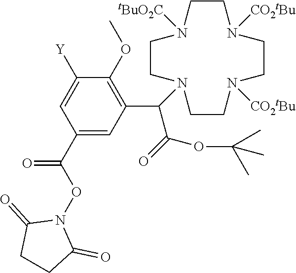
C1([Y])=CC(C(ON2C(=O)CCC2=O)=O)=CC(C(C(OC(C)(C)C)=O)N2CCN([CO2tBu])CCN([CO2tBu])CCN([tBuO2C])CC2)=C1OC
